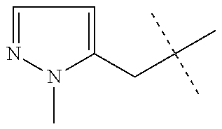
C1=NN(C)C(CC(C)(C)C)=C1
